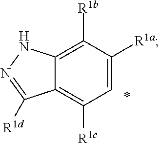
C12=C([R1b])C([R1a])=CC([R1c])=C1C([R1d])=NN2
